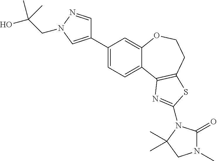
C1=C(C2=CN(CC(O)(C)C)N=C2)C=C2C(=C1)C1=C(CCO2)SC(N2C(=O)N(C)CC2(C)C)=N1
